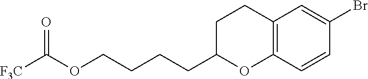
O(CCCCC1OC2=C(CC1)C=C(Br)C=C2)C([F3C])=O
